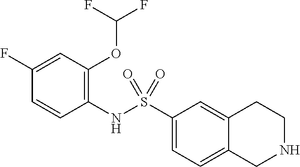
C1(NS(C2=CC=C3C(=C2)CCNC3)(=O)=O)=C(OC(F)F)C=C(F)C=C1
